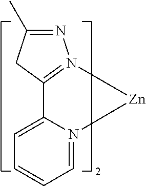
C1(C)=NN2=C(C1)C1=CC=CC=N1[Zn]2
